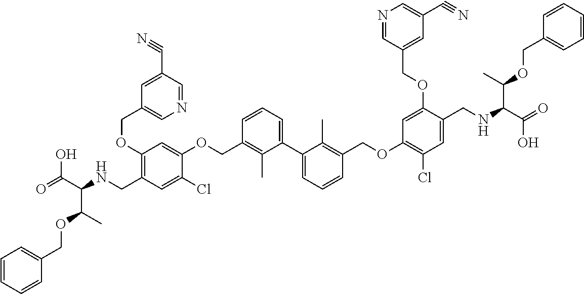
C1(OCC2=CN=CC(C#N)=C2)=C(CNC(C(=O)O)C(C)OCC2=CC=CC=C2)C=C(Cl)C(OCC2=C(C)C(C3=CC=CC(COC4=C(Cl)C=C(CNC(C(O)=O)C(OCC5=CC=CC=C5)C)C(OCC5=CC(C#N)=CN=C5)=C4)=C3C)=CC=C2)=C1
